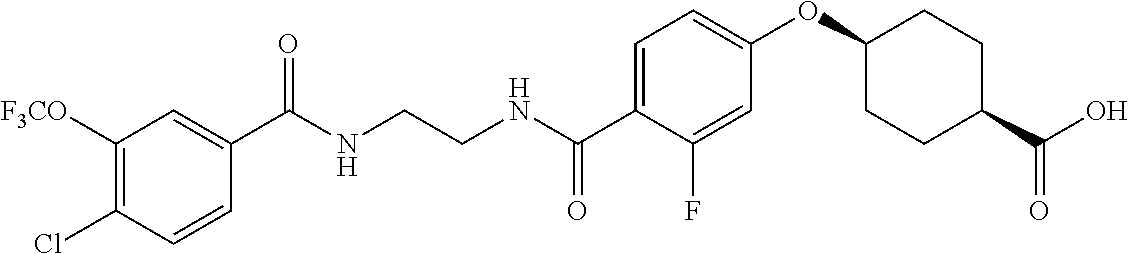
C(NCCNC(C1=CC=C(OC2CCC(C(=O)O)CC2)C=C1F)=O)(=O)C1=CC([F3CO])=C(Cl)C=C1
